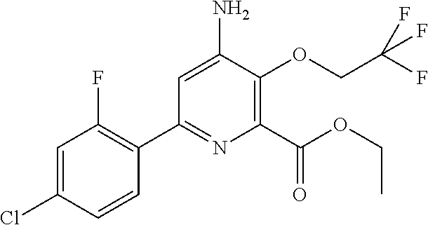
C1=C(N)C(OCC(F)(F)F)=C(C(OCC)=O)N=C1C1=C(F)C=C(Cl)C=C1
